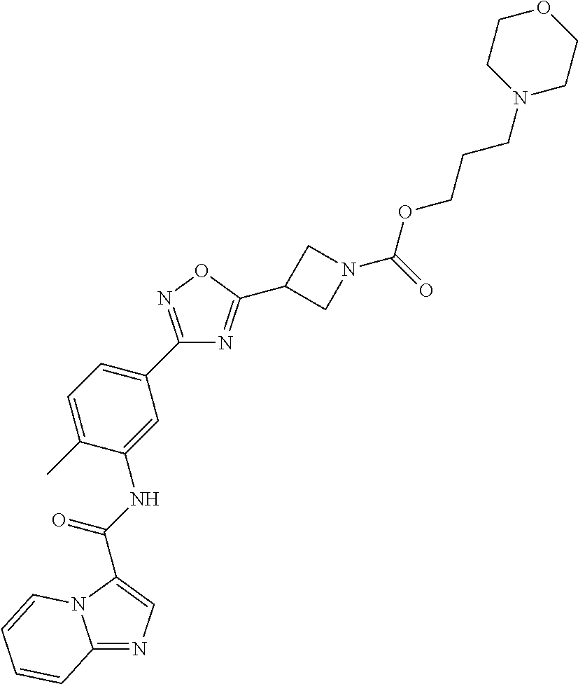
C12=NC=C(C(NC3=CC(C4=NOC(C5CN(C(=O)OCCCN6CCOCC6)C5)=N4)=CC=C3C)=O)N1C=CC=C2
